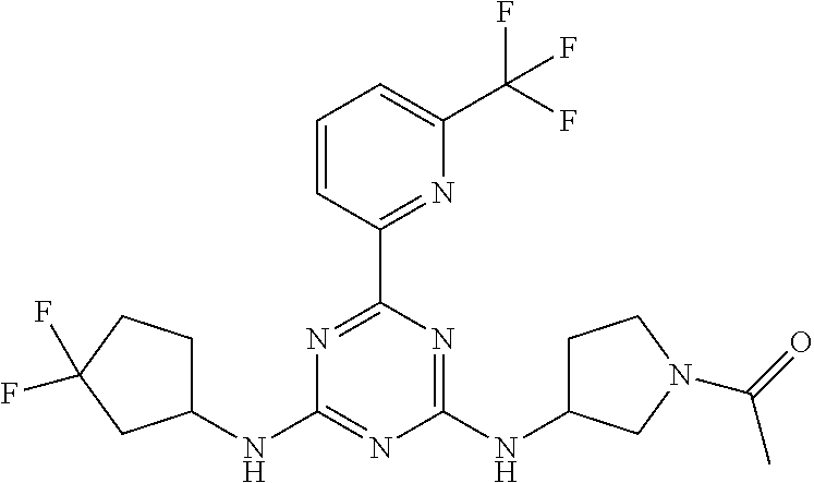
C1(NC2CCC(F)(F)C2)=NC(NC2CCN(C(C)=O)C2)=NC(C2=NC(C(F)(F)F)=CC=C2)=N1
